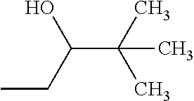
C(C(C)(C)C)(CC)O
